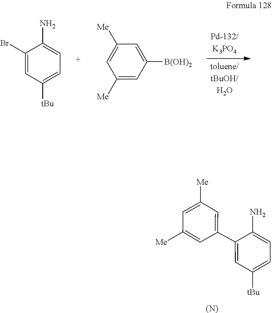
C1(Br)=CC([tBu])=CC=C1N.C1([Me])=CC([B(OH)2])=CC([Me])=C1.C1([Me])=CC(C2=CC([tBu])=CC=C2N)=CC([Me])=C1.[(N)]
